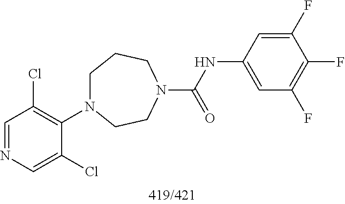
C1=NC=C(Cl)C(N2CCCN(C(=O)NC3=CC(F)=C(F)C(F)=C3)CC2)=C1Cl
